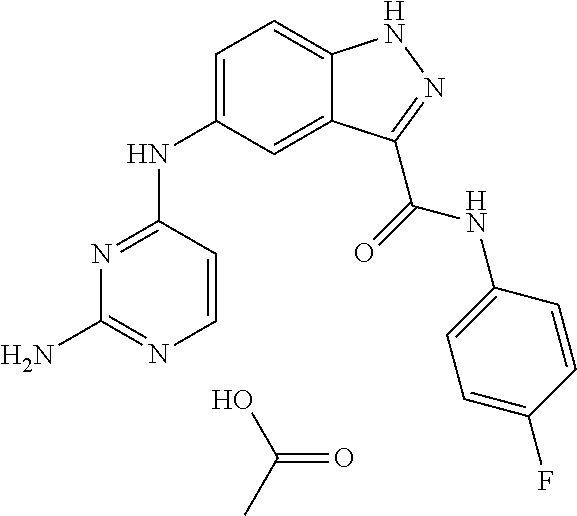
N1=C(NC2=CC=C3C(=C2)C(C(=O)NC2=CC=C(F)C=C2)=NN3)C=CN=C1N.OC(C)=O
